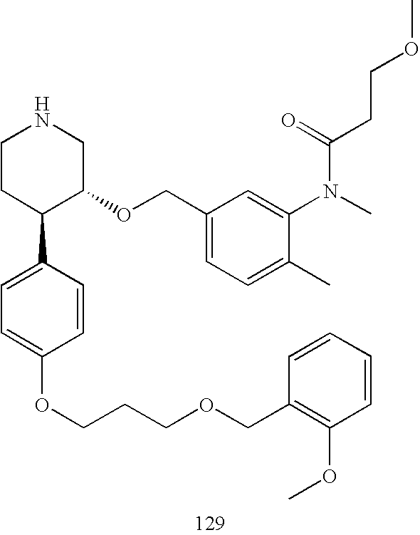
C1CC(C2=CC=C(OCCCOCC3=C(OC)C=CC=C3)C=C2)C(OCC2=CC=C(C)C(N(C)C(=O)CCOC)=C2)CN1
